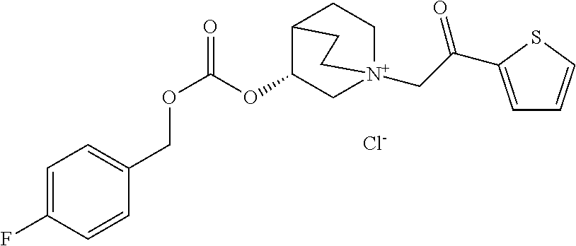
C(OC1C[N+]2(CC(=O)C3=CC=CS3)CCC1CC2)(OCC1=CC=C(F)C=C1)=O.[Cl-]
